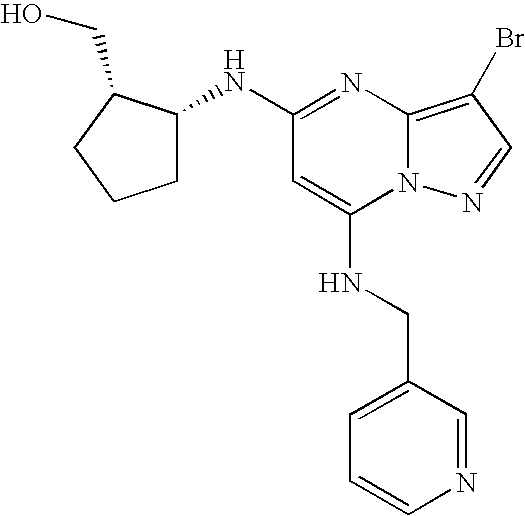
C1(NC2=NC3=C(Br)C=NN3C(NCC3=CC=CN=C3)=C2)CCCC1CO
